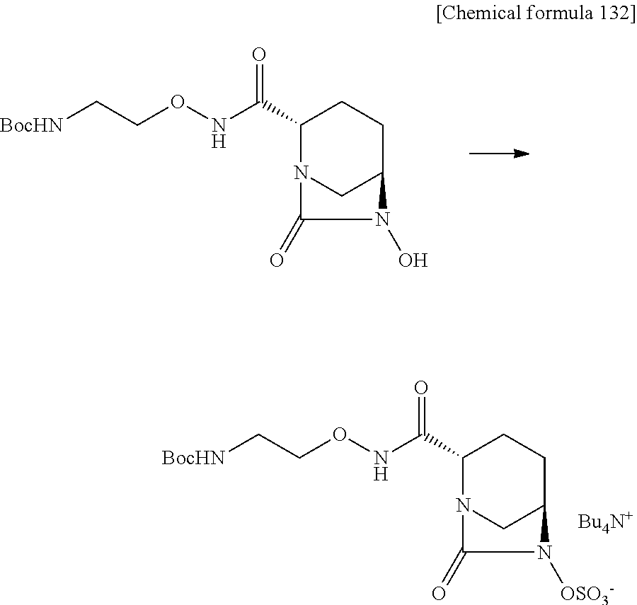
C1(C(NOCC[BocHN])=O)N2CC(CC1)N(O)C2=O.C1(C(NOCC[BocHN])=O)N2CC(CC1)N([OSO3-])C2=O.[Bu4N+]
